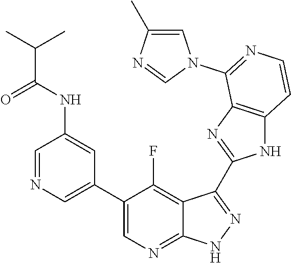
C1=NC=C(C2=CN=C3C(=C2F)C(C2=NC4=C(N2)C=CN=C4N2C=C(C)N=C2)=N[N H]3)C=C1NC(C(C)C)=O
